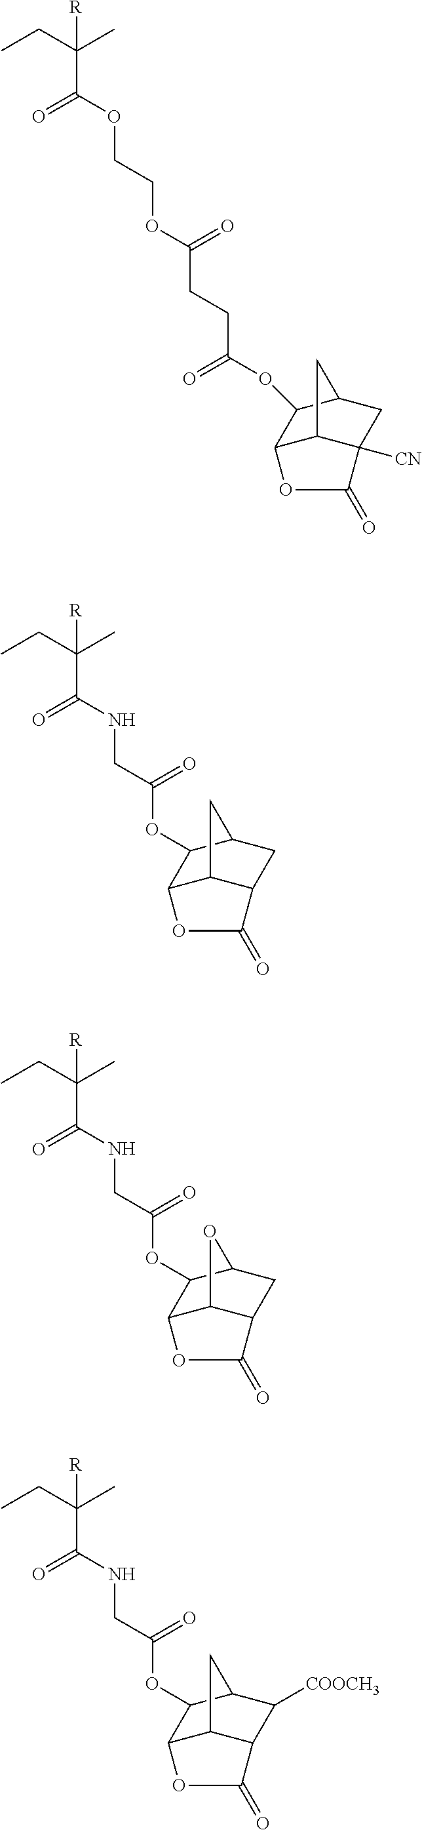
[R]C(CC)(C)C(NCC(OC1C2C3C(CC1C3)C(=O)O2)=O)=O.[R]C(CC)(C)C(NCC(OC1C2C3C(CC1O3)C(=O)O2)=O)=O.[R]C(CC)(C)C(NCC(OC1C2C3C(C([COOCH3])C1C3)C(=O)O2)=O)=O.[R]C(CC)(C)C(OCCOC(CCC(OC1C2C3C([CN])(CC1C3)C(=O)O2)=O)=O)=O
